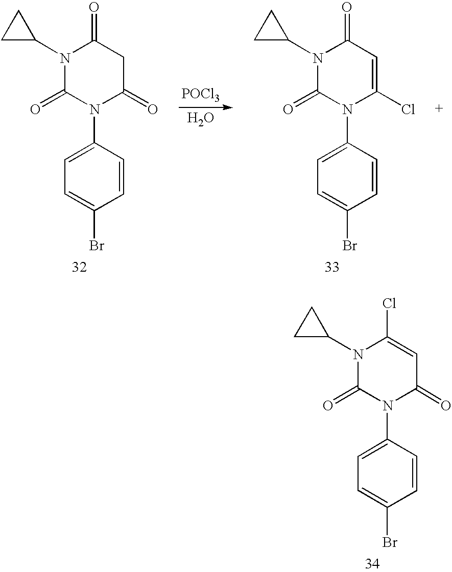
C1=CC(N2C(=O)C=C(Cl)N(C3CC3)C2=O)=CC=C1Br.C1=CC(N2C(=O)CC(=O)N(C3CC3)C2=O)=CC=C1Br.C1=CC(N2C(Cl)=CC(=O)N(C3CC3)C2=O)=CC=C1Br.[POCl3].O
